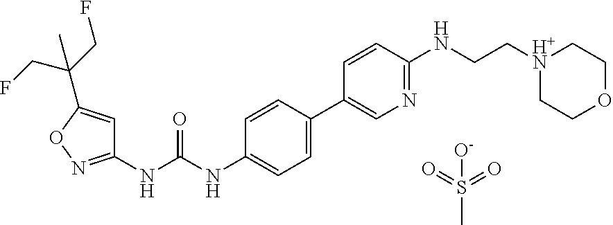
O=S(=O)(C)[O-].C1(NC(NC2=CC=C(C3=CN=C(NCC[H+N]4CCOCC4)C=C3)C=C2)=O)=NOC(C(CF)(CF)C)=C1
